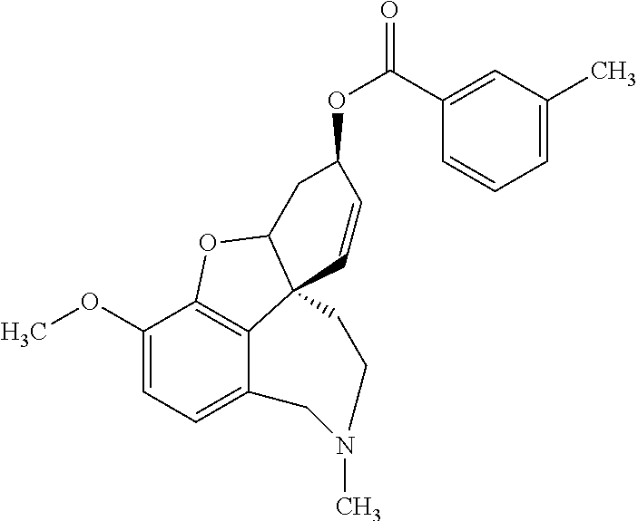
C1(OC)=CC=C2C3=C1OC1C3(C=CC(OC(=O)C3=CC(C)=CC=C3)C1)CCN(C)C2
